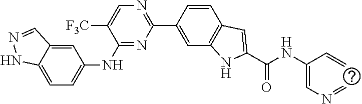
C1=C2C(=CC=C1NC1=NC(C3=CC4=C(C=C3)C=C(C(NC(=CN=C)C=C)=O)N4)=NC=C1[F3C])NN=C2
